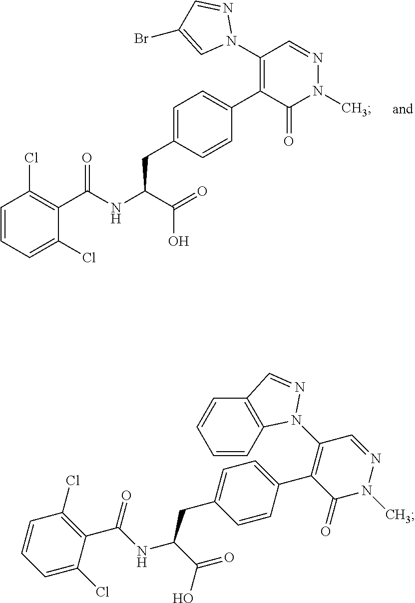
C1=C(CC(NC(C2=C(Cl)C=CC=C2Cl)=O)C(=O)O)C=CC(C2=C(N3N=CC(Br)=C3)C=NN(C)C2=O)=C1.C1=C(CC(NC(C2=C(Cl)C=CC=C2Cl)=O)C(=O)O)C=CC(C2=C(N3C4=C(C=CC=C4)C=N3)C=NN(C)C2=O)=C1
